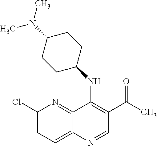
C1(Cl)=CC=C2C(=N1)C(NC1CCC(N(C)C)CC1)=C(C(=O)C)C=N2
